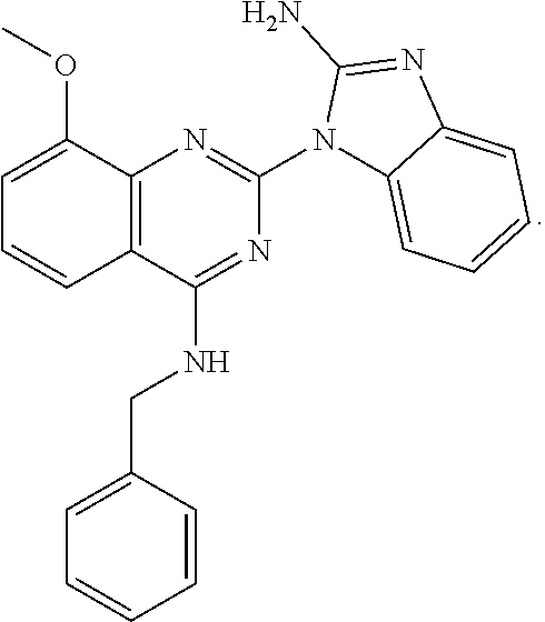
C1=C(OC)C2=C(C=C1)C(NCC1=CC=CC=C1)=NC(N1C3=CC=CC=C3N=C1N)=N2
